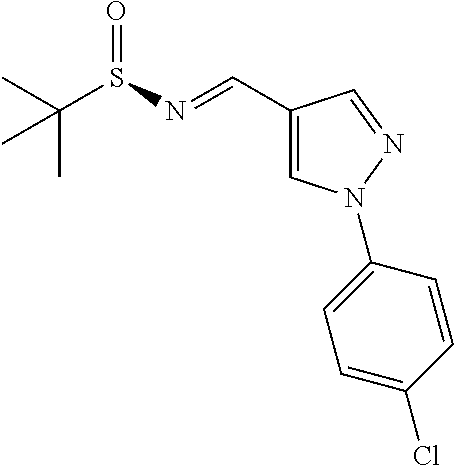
C1(C=NS(C(C)(C)C)=O)=CN(C2=CC=C(Cl)C=C2)N=C1
